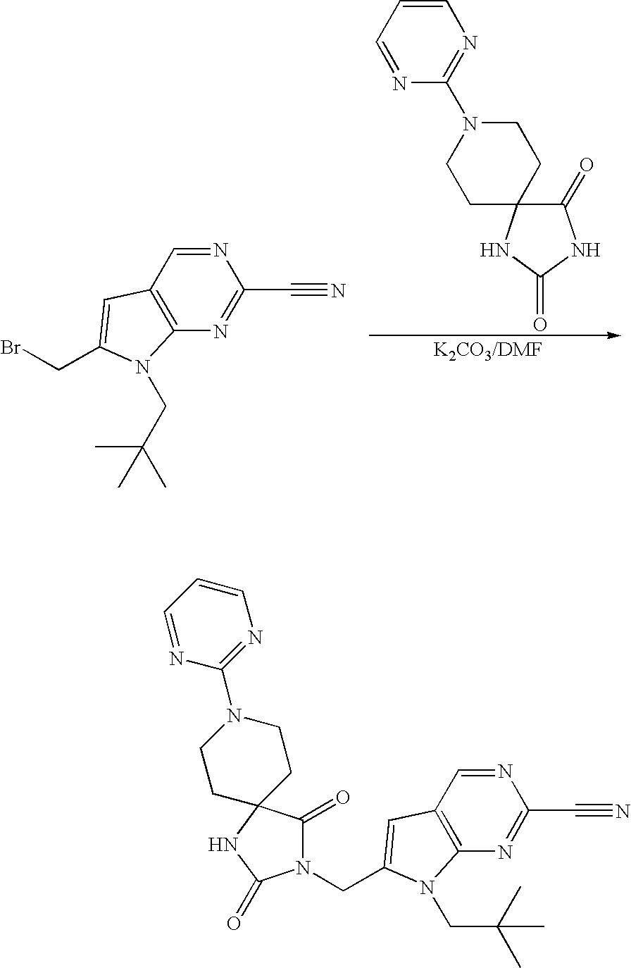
N1=CC2=C(N=C1C#N)N(CC(C)(C)C)C(CBr)=C2.C1(N2CCC3(CC2)C(=O)NC(=O)N3)=NC=CC=N1.N1=CC2=C(N=C1C#N)N(CC(C)(C)C)C(CN1C(=O)C3(NC1=O)CCN(C1=NC=CC=N1)CC3)=C2
